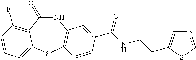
C1(=O)NC2=C(SC3=CC=CC(F)=C13)C=CC(C(NCCC1=CN=CS1)=O)=C2
